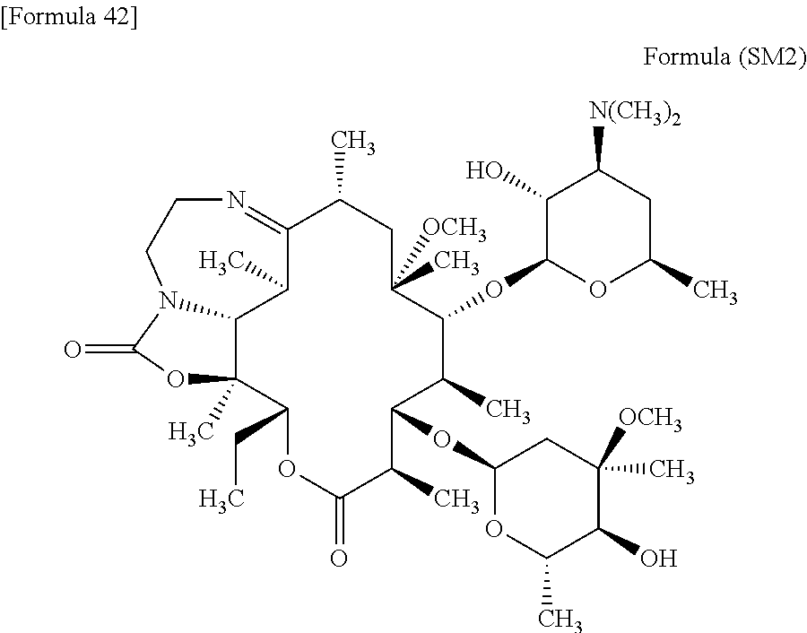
C1(=O)OC2(C)C3C(C)C(=NCCN13)C(C)CC(C)([OCH3])C(OC1C(O)C([N(CH3)2])CC(C)O1)C(C)C(OC1OC(C)C(O)C([OCH3])(C)C1)C(C)C(=O)OC2CC
